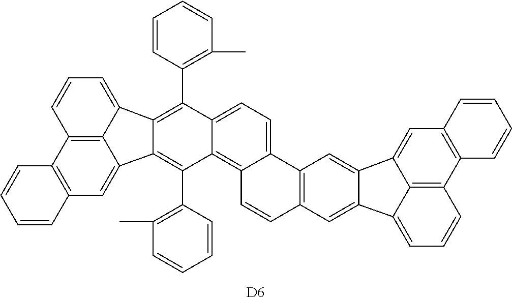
C12=C(C=C3C4=C1C=CC=C4C1=C(C4=C(C)C=CC=C4)C4=CC=C5C6=C(C=C7C(=C6)C6=CC8=C(C9=C6C7=CC=C9)C=CC=C8)C=CC5=C4C(C4=C(C)C=CC=C4)=C31)C=CC=C2.[D6]
